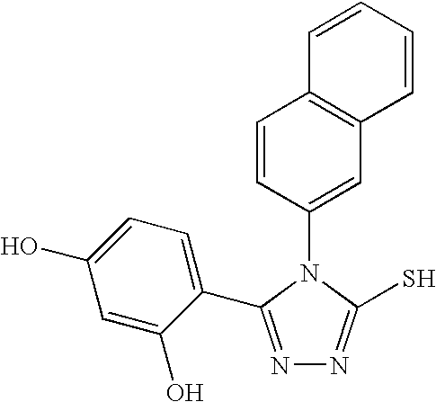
N1=C(C2=CC=C(O)C=C2O)N(C2=CC3=C(C=C2)C=CC=C3)C(S)=N1
